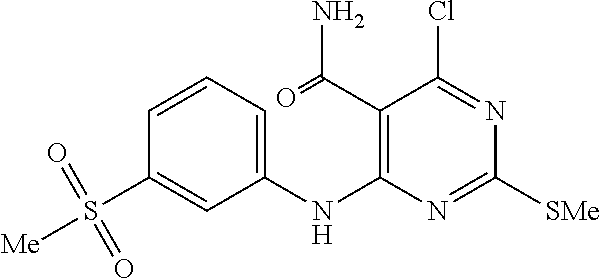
C1=CC=C(NC2=C(C(=O)N)C(Cl)=NC([SMe])=N2)C=C1S([Me])(=O)=O
